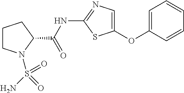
C1CN(S(N)(=O)=O)C(C(NC2=NC=C(OC3=CC=CC=C3)S2)=O)C1
